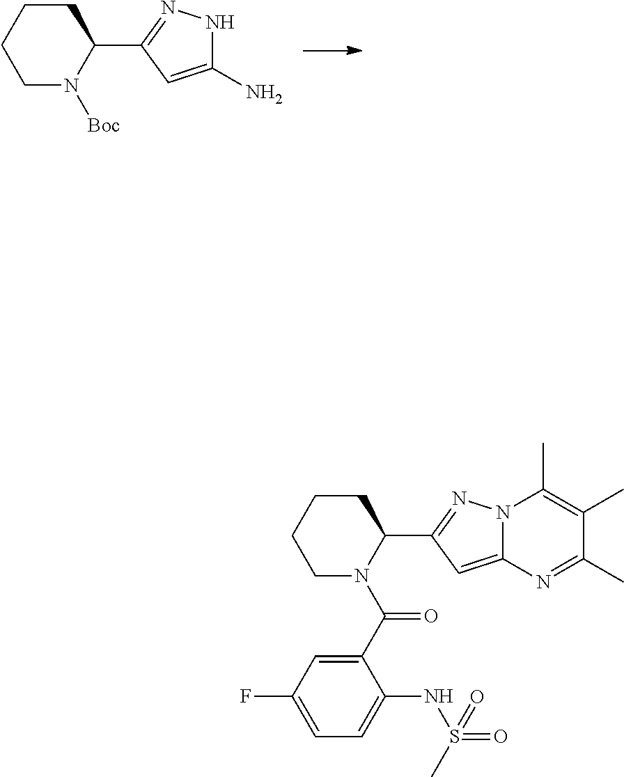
C1CCCN([Boc])C1C1=NNC(N)=C1.C1CCCN(C(C2=CC(F)=CC=C2NS(C)(=O)=O)=O)C1C1=NN2C(=C1)N=C(C)C(C)=C2C
